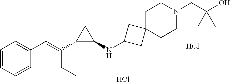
C1=CC=CC(C=C(C2C(NC3CC4(C3)CCN(CC(O)(C)C)CC4)C2)CC)=C1.Cl.Cl
